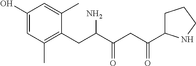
C1(O)=CC(C)=C(CC(C(CC(C2CCCN2)=O)=O)N)C(C)=C1
